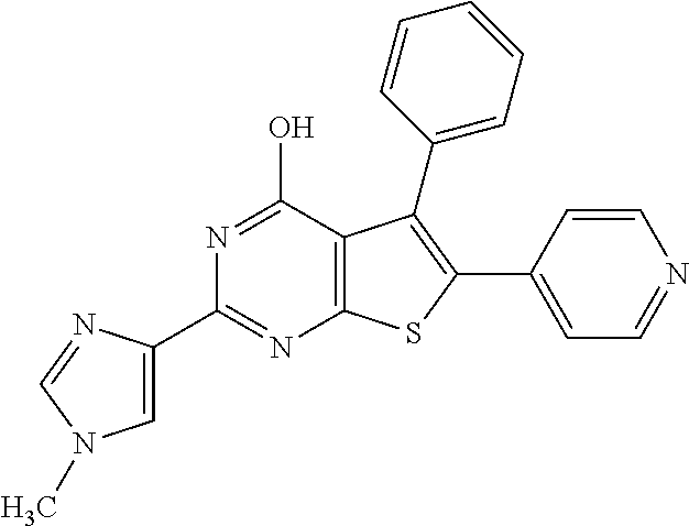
C1(C2=CN(C)C=N2)=NC2=C(C(O)=N1)C(C1=CC=CC=C1)=C(C1=CC=NC=C1)S2
